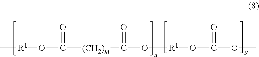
C[R1]OC([(CH2)m]C(O[R1]OC(OC)=O)=O)=O
